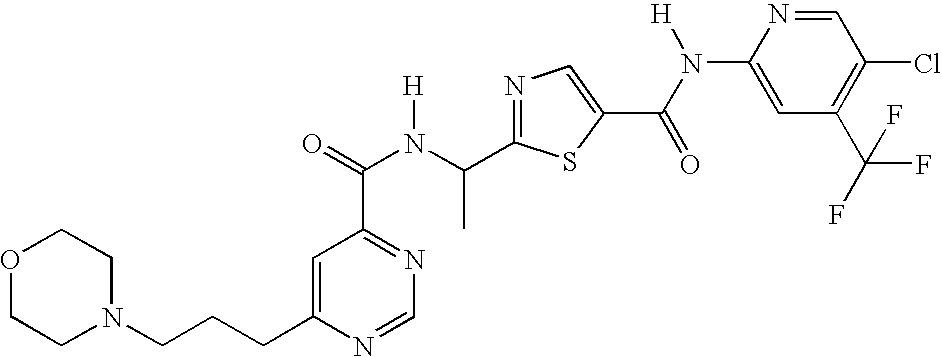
C1=C(CCCN2CCOCC2)N=CN=C1C(N(C(C1=NC=C(C(N(C2=CC(C(F)(F)F)=C(Cl)C=N2)[H])=O)S1)C)[H])=O
